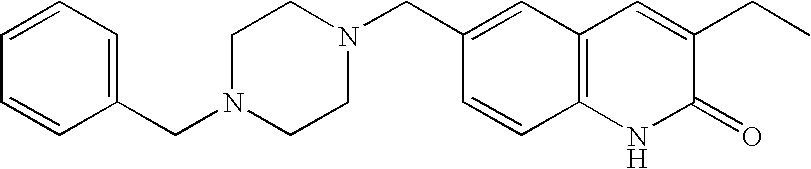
C1(CN2CCN(CC3=CC4=C(C=C3)NC(=O)C(CC)=C4)CC2)=CC=CC=C1
